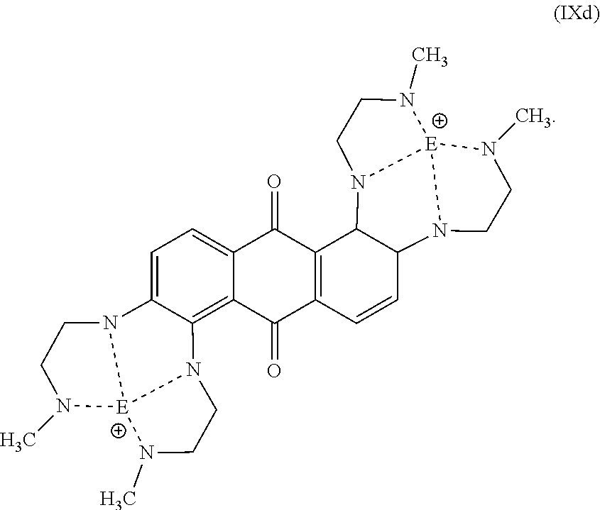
C12=C(C(=O)C3=C4N5CCN(C)[E]56N(C)CCN6C4=CC=C3C1=O)C=CC1N3CCN(C)[E]34N(CCN4C)C21
